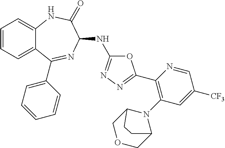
C1(C2=NN=C(NC3N=C(C4=CC=CC=C4)C4=CC=CC=C4NC3=O)O2)=C(N2C3COCC2CC3)C=C([CF3])C=N1
